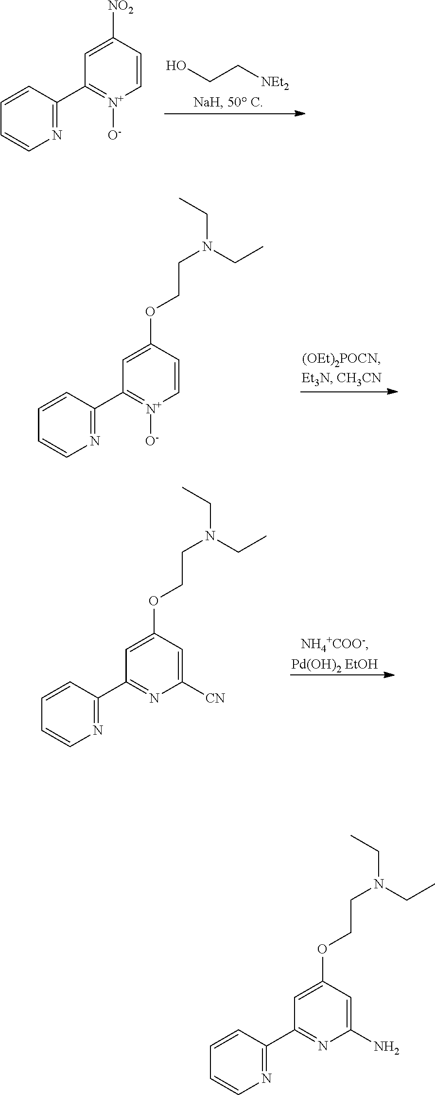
OCC[NEt2].C1=CC=CN=C1C1=[N+]([O-])C=CC([NO2])=C1.C1=CC=CN=C1C1=[N+]([O-])C=CC(OCCN(CC)CC)=C1.C1=CC=CN=C1C1=NC([CN])=CC(OCCN(CC)CC)=C1.C1=CC=CN=C1C1=NC(N)=CC(OCCN(CC)CC)=C1
